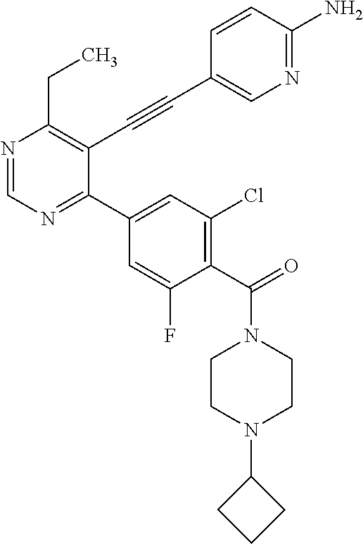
N1=CN=C(C2=CC(Cl)=C(C(=O)N3CCN(C4CCC4)CC3)C(F)=C2)C(C#CC2=CN=C(N)C=C2)=C1CC
